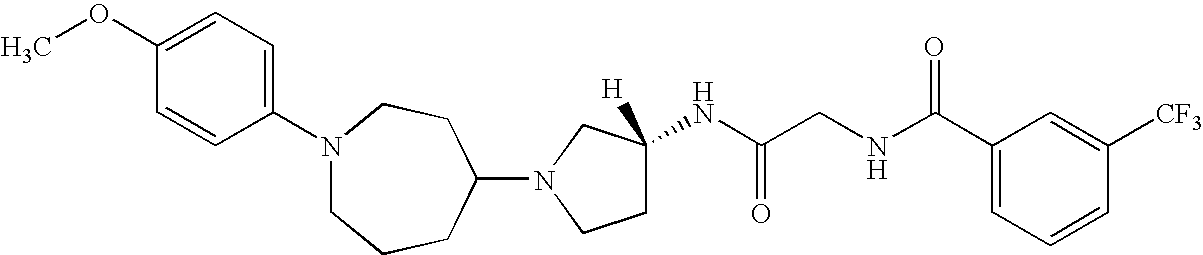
N1(C2CCN(C3=CC=C(OC)C=C3)CCC2)CCC(NC(CNC(C2=CC=CC([CF3])=C2)=O)=O)([H])C1
